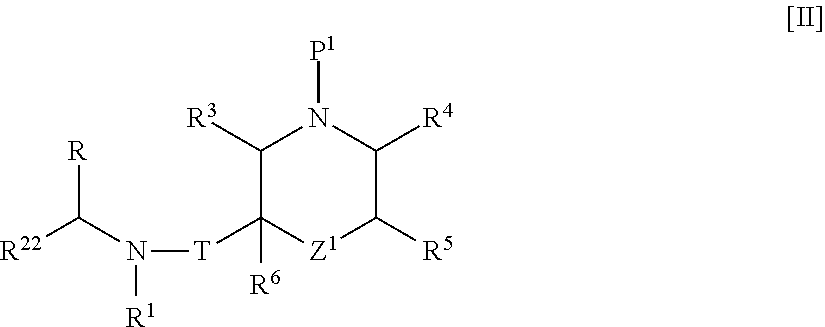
C1([R3])C([T]N(C([R22])[R])[R1])([R6])[Z1]C([R5])C([R4])N1[P1]
